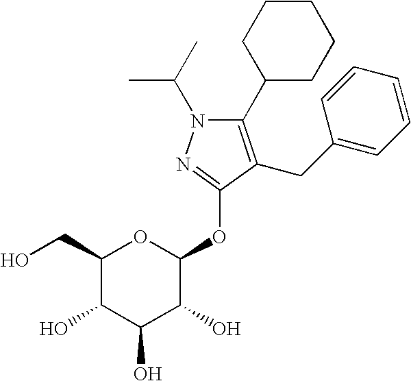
C1(C2CCCCC2)=C(CC2=CC=CC=C2)C(OC2OC(CO)C(O)C(O)C2O)=NN1C(C)C
